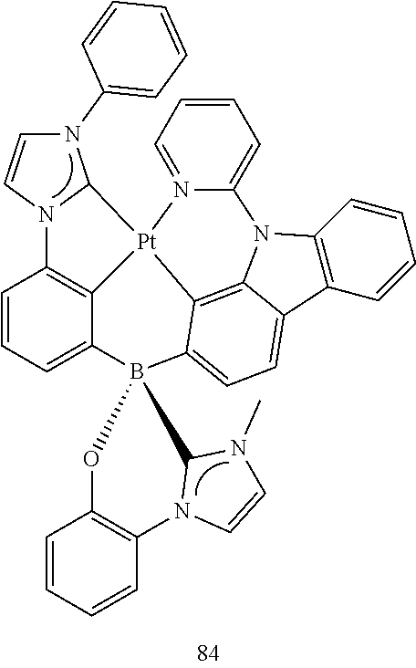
C12=C(C=CC=C1)C1=CC=C3C4=C1N2C1=CC=CC=N1[Pt]41C2=C(C=CC=C2B32C3N(C4=C(C=CC=C4)O2)C=CN3C)N2C1N(C1=CC=CC=C1)C=C2
